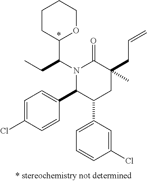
N1(C(C2OCCCC2)CC)C(C2=CC=C(Cl)C=C2)C(C2=CC=CC(Cl)=C2)CC(C)(CC=C)C1=O
